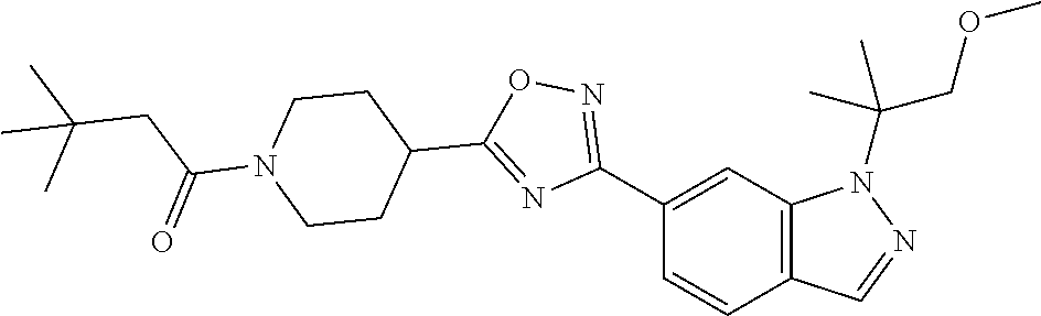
C1(C2=NOC(C3CCN(C(=O)CC(C)(C)C)CC3)=N2)=CC2=C(C=C1)C=NN2C(COC)(C)C
